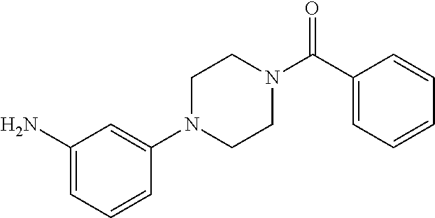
C1N(C2=CC(N)=CC=C2)CCN(C(=O)C2=CC=CC=C2)C1
